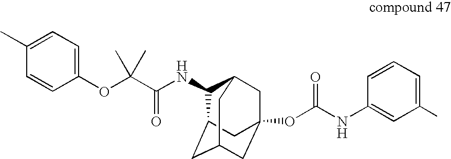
C1(NC(C(OC2=CC=C(C)C=C2)(C)C)=O)C2CC3CC(OC(NC4=CC(C)=CC=C4)=O)(CC1C3)C2
